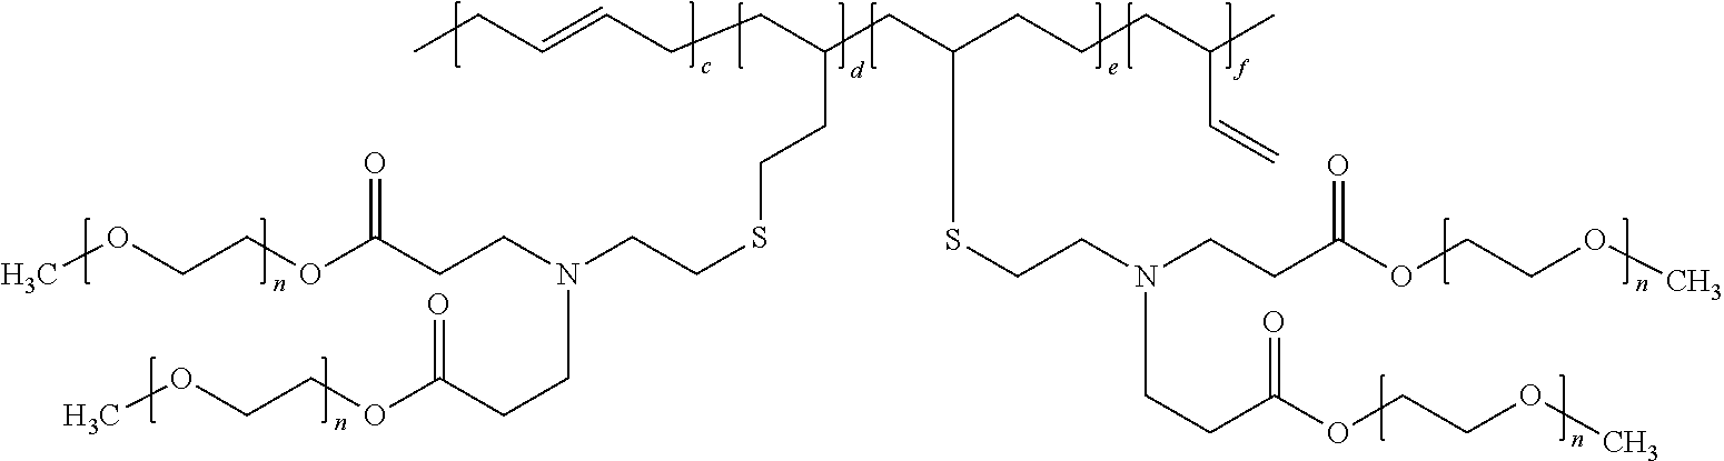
COCCOC(CCN(CCC(OCCOC)=O)CCSCCC(CC(CCCC(C)C=C)SCCN(CCC(OCCOC)=O)CCC(OCCOC)=O)CCC=CCC)=O
